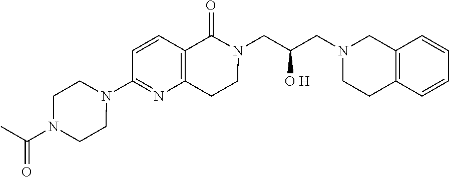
C12=C(C=CC=C1)CCN(CC(CN1C(=O)C3=C(CC1)N=C(N1CCN(C(C)=O)CC1)C=C3)[O H])C2
